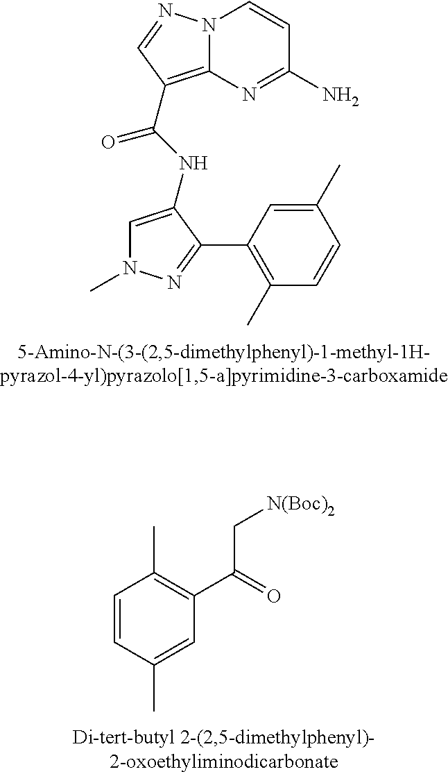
C1=CC(C)=CC(C(=O)C[N(Boc)2])=C1C.N12C(=C(C(NC3=CN(C)N=C3C3=C(C)C=CC(C)=C3)=O)C=N1)N=C(N)C=C2
